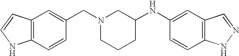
C12=C(C=CC(CN3CCCC(NC4=CC5=C(C=C4)NN=C5)C3)=C1)NC=C2
